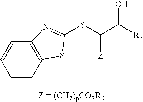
C1=CC2=C(C=C1)N=C(SC(C([R7])O)[Z])S2
